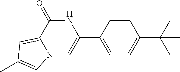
N12C=C(C3=CC=C(C(C)(C)C)C=C3)NC(=O)C1=CC(C)=C2
